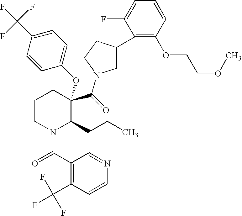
C1CN(C(=O)C2=C(C(F)(F)F)C=CN=C2)C(CCC)C(C(=O)N2CC(C3=C(OCCOC)C=CC=C3F)CC2)(OC2=CC=C(C(F)(F)F)C=C2)C1
